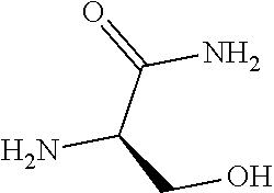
NC(CO)C(N)=O
